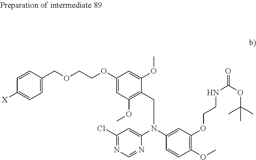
C1=C(COCCOC2=CC(OC)=C(CN(C3=CC(Cl)=NC=N3)C3=CC(OCCNC(OC(C)(C)C)=O)=C(OC)C=C3)C(OC)=C2)C=CC([X])=C1
